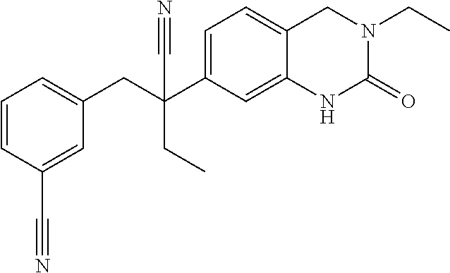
C1=CC(C#N)=CC(CC(C2=CC=C3C(=C2)NC(=O)N(CC)C3)(C#N)CC)=C1
